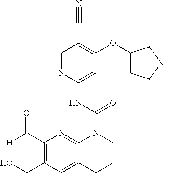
C1=NC(NC(=O)N2C3=NC(C([H])=O)=C(CO)C=C3CCC2)=CC(OC2CCN(C)C2)=C1C#N
